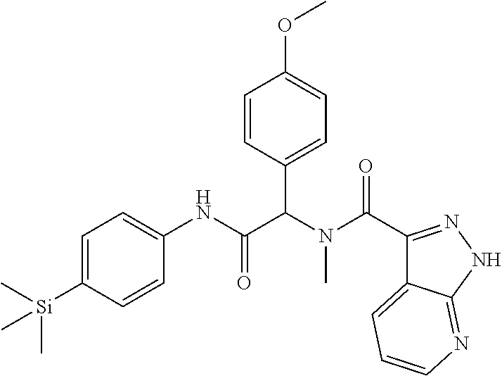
C1=C([Si](C)(C)C)C=CC(NC(C(N(C(=O)C2=NNC3=NC=CC=C23)C)C2=CC=C(OC)C=C2)=O)=C1
